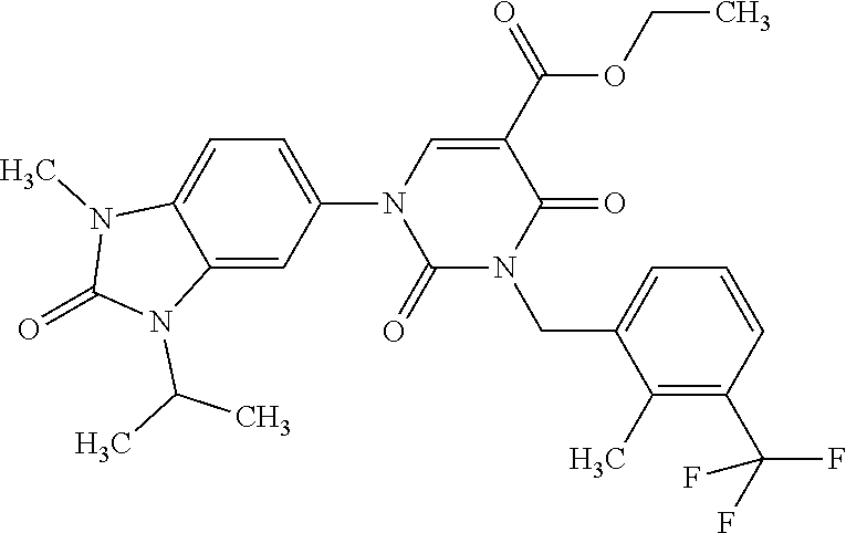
C1(N2C(=O)N(CC3=CC=CC(C(F)(F)F)=C3C)C(=O)C(C(OCC)=O)=C2)=CC=C2C(=C1)N(C(C)C)C(=O)N2C
